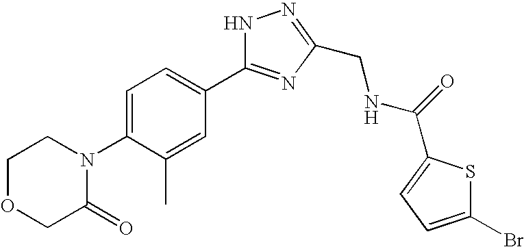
C1OCC(=O)N(C2=CC=C(C3=NC(CNC(=O)C4=CC=C(Br)S4)=NN3)C=C2C)C1
